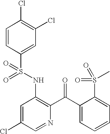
C1=CC(S(NC2=C(C(C3=CC=CC=C3S(C)(=O)=O)=O)N=CC(Cl)=C2)(=O)=O)=CC(Cl)=C1Cl
